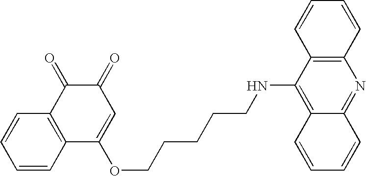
C1=CC=CC2=C1C(=O)C(=O)C=C2OCCCCCNC1=C2C(=NC3=C1C=CC=C3)C=CC=C2
